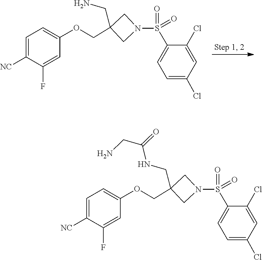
C1=C(OCC2(CN)CN(S(C3=CC=C(Cl)C=C3Cl)(=O)=O)C2)C=C(F)C([NC])=C1.C1=C(OCC2(CNC(CN)=O)CN(S(C3=CC=C(Cl)C=C3Cl)(=O)=O)C2)C=C(F)C([NC])=C1
